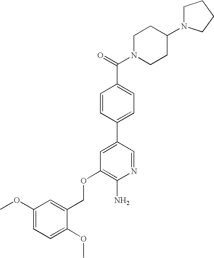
C(OC1=C(N)N=CC(C2=CC=C(C(=O)N3CCC(N4CCCC4)CC3)C=C2)=C1)C1=CC(OC)=CC=C1OC
